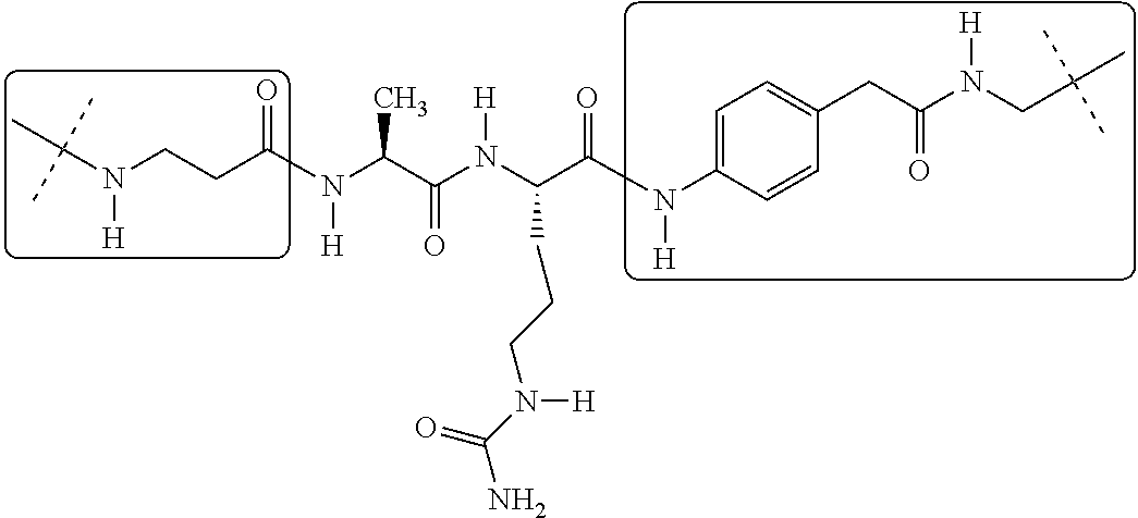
C(N(CCC(N(C(C(N(C(C(N(C1=CC=C(CC(N(CC(C)(C)C)[H])=O)C=C1)[H])=O)CCCN([H])C(=O)N)[H])=O)C)[H])=O)[H])(C)(C)C
